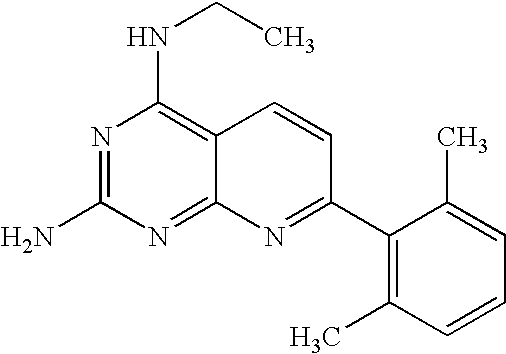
N1=C(N)N=C2C(=C1NCC)C=CC(C1=C(C)C=CC=C1C)=N2
